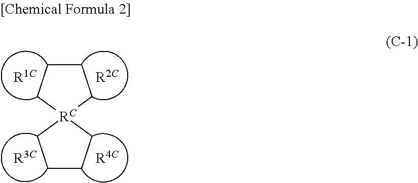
C1CC[RC]2(C1)CCCC2
